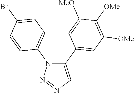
C1(C2=CC([OMe])=C([OMe])C([MeO])=C2)=CN=NN1C1=CC=C(Br)C=C1
